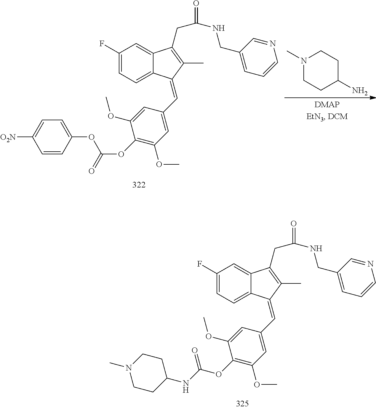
C1(F)=CC=C2C(=C1)C(CC(NCC1=CC=CN=C1)=O)=C(C)C2=CC1=CC(OC)=C(OC(=O)OC2=CC=C([O2N])C=C2)C(OC)=C1.N1(C)CCC(N)CC1.C1(F)=CC=C2C(=C1)C(CC(NCC1=CC=CN=C1)=O)=C(C)C2=CC1=CC(OC)=C(OC(=O)NC2CCN(C)CC2)C(OC)=C1
